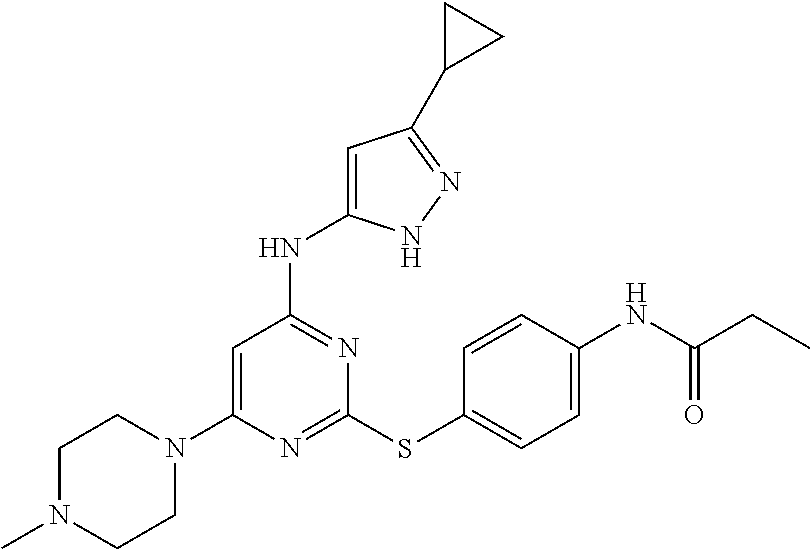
N1=C(SC2=CC=C(NC(CC)=O)C=C2)N=C(NC2=CC(C3CC3)=NN2)C=C1N1CCN(C)CC1
